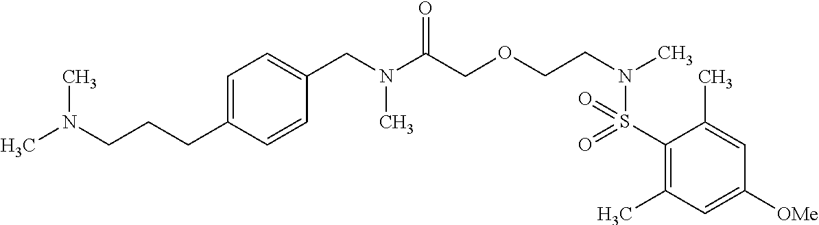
C1=C(CCCN(C)C)C=CC(CN(C(COCCN(C)S(C2=C(C)C=C([OMe])C=C2C)(=O)=O)=O)C)=C1
